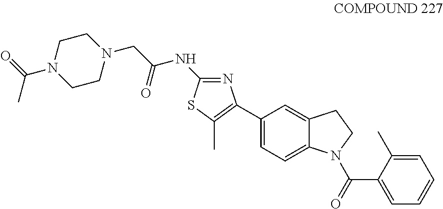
C1=C(C)C(C(=O)N2C3=CC=C(C4=C(C)SC(NC(=O)CN5CCN(C(=O)C)CC5)=N4)C=C3CC2)=CC=C1
